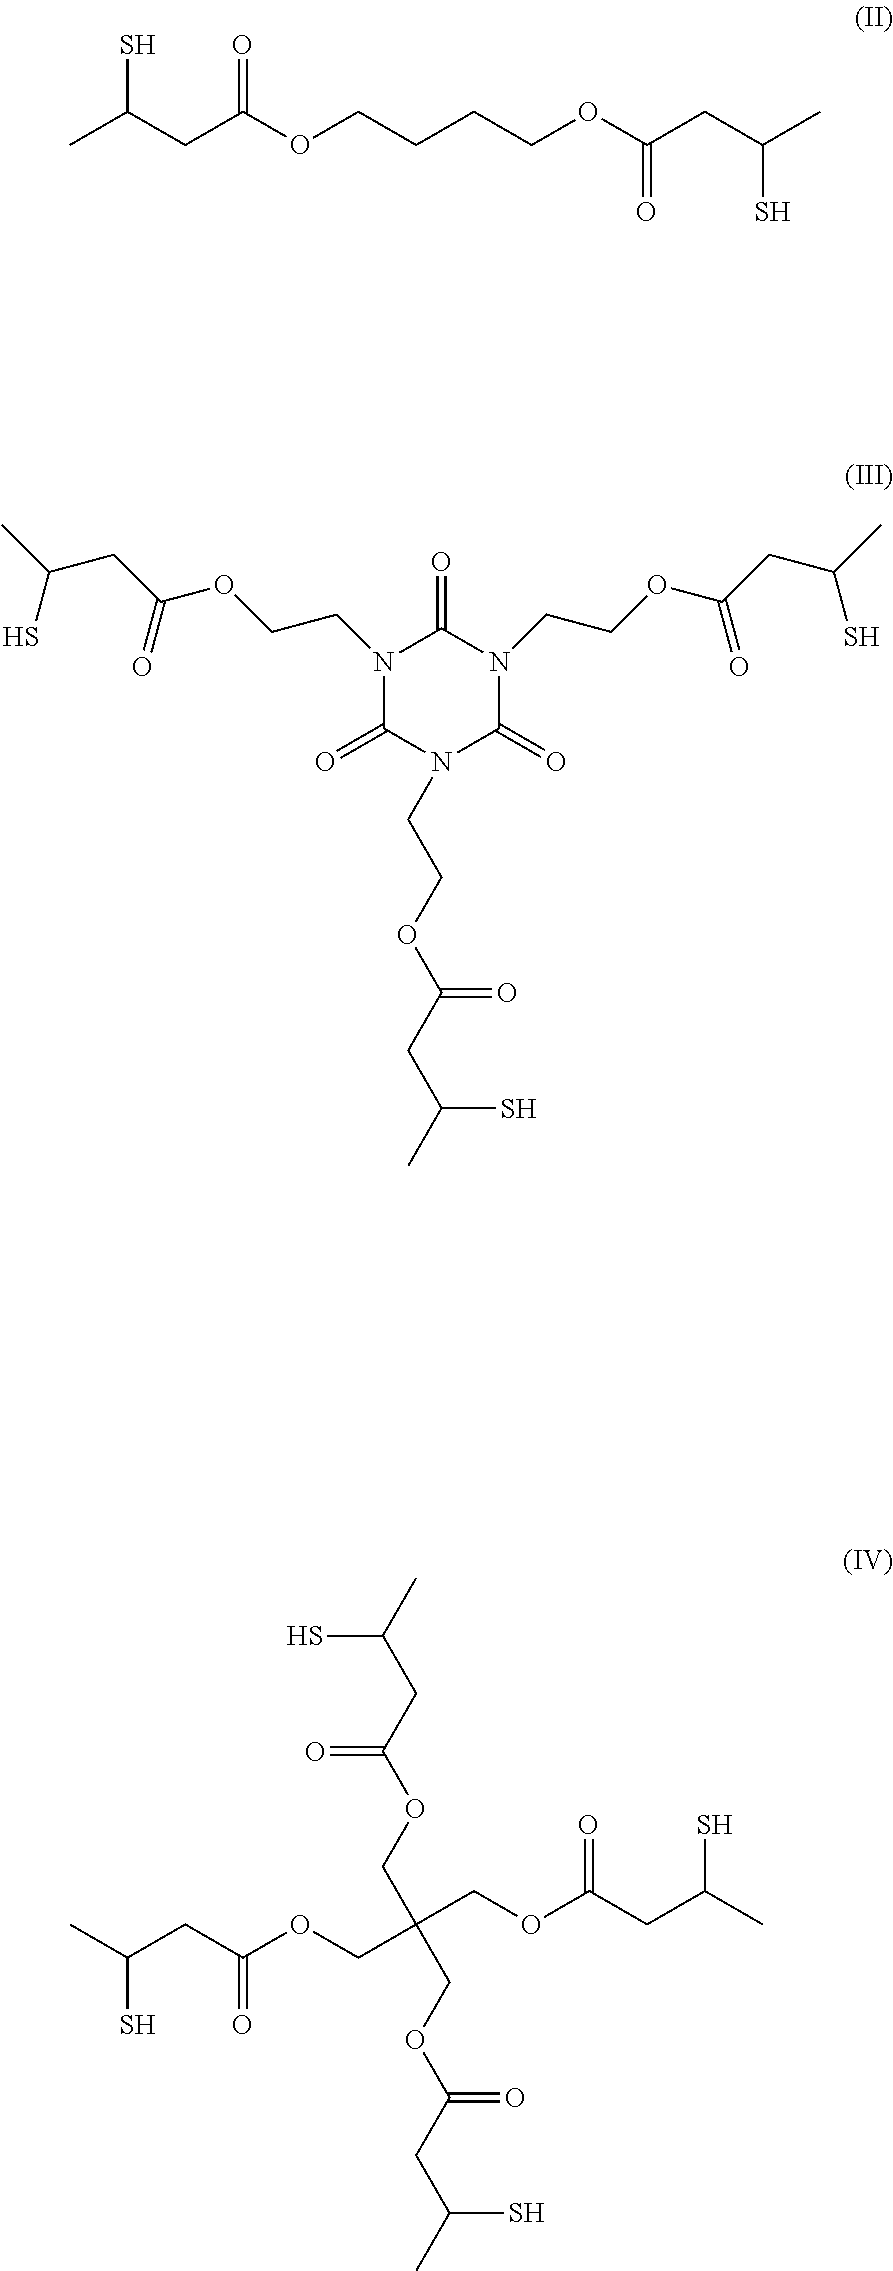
CC(CC(OCCCCOC(CC(C)S)=O)=O)S.C1(=O)N(CCOC(CC(C)S)=O)C(=O)N(CCOC(CC(C)S)=O)C(=O)N1CCOC(CC(C)S)=O.CC(CC(OCC(COC(CC(C)S)=O)(COC(CC(C)S)=O)COC(CC(C)S)=O)=O)S
